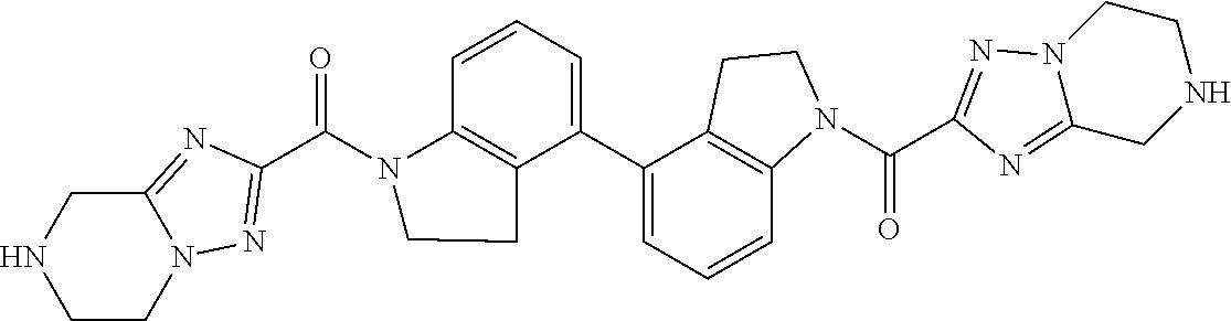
N12C(=NC(C(N3C4=C(C(C5=CC=CC6=C5CCN6C(=O)C5=NN6C(=N5)CNCC6)=CC=C4)CC3)=O)=N1)CNCC2
